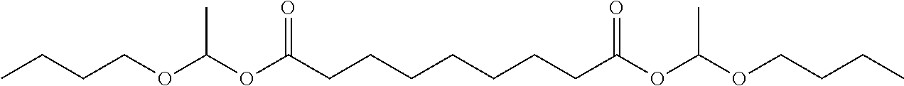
C(CCCC(OC(OCCCC)C)=O)CCCC(OC(OCCCC)C)=O
